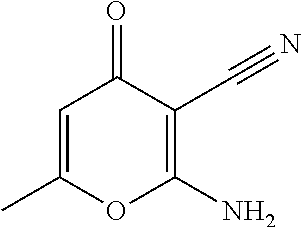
C1=C(C)OC(N)=C(C#N)C1=O
